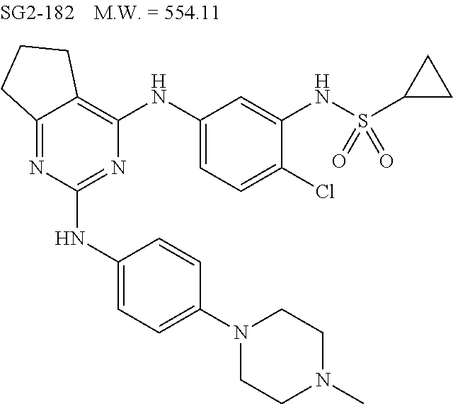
N1=C(NC2=CC=C(N3CCN(C)CC3)C=C2)N=C2C(=C1NC1=CC=C(Cl)C(NS(C3CC3)(=O)=O)=C1)CCC2
